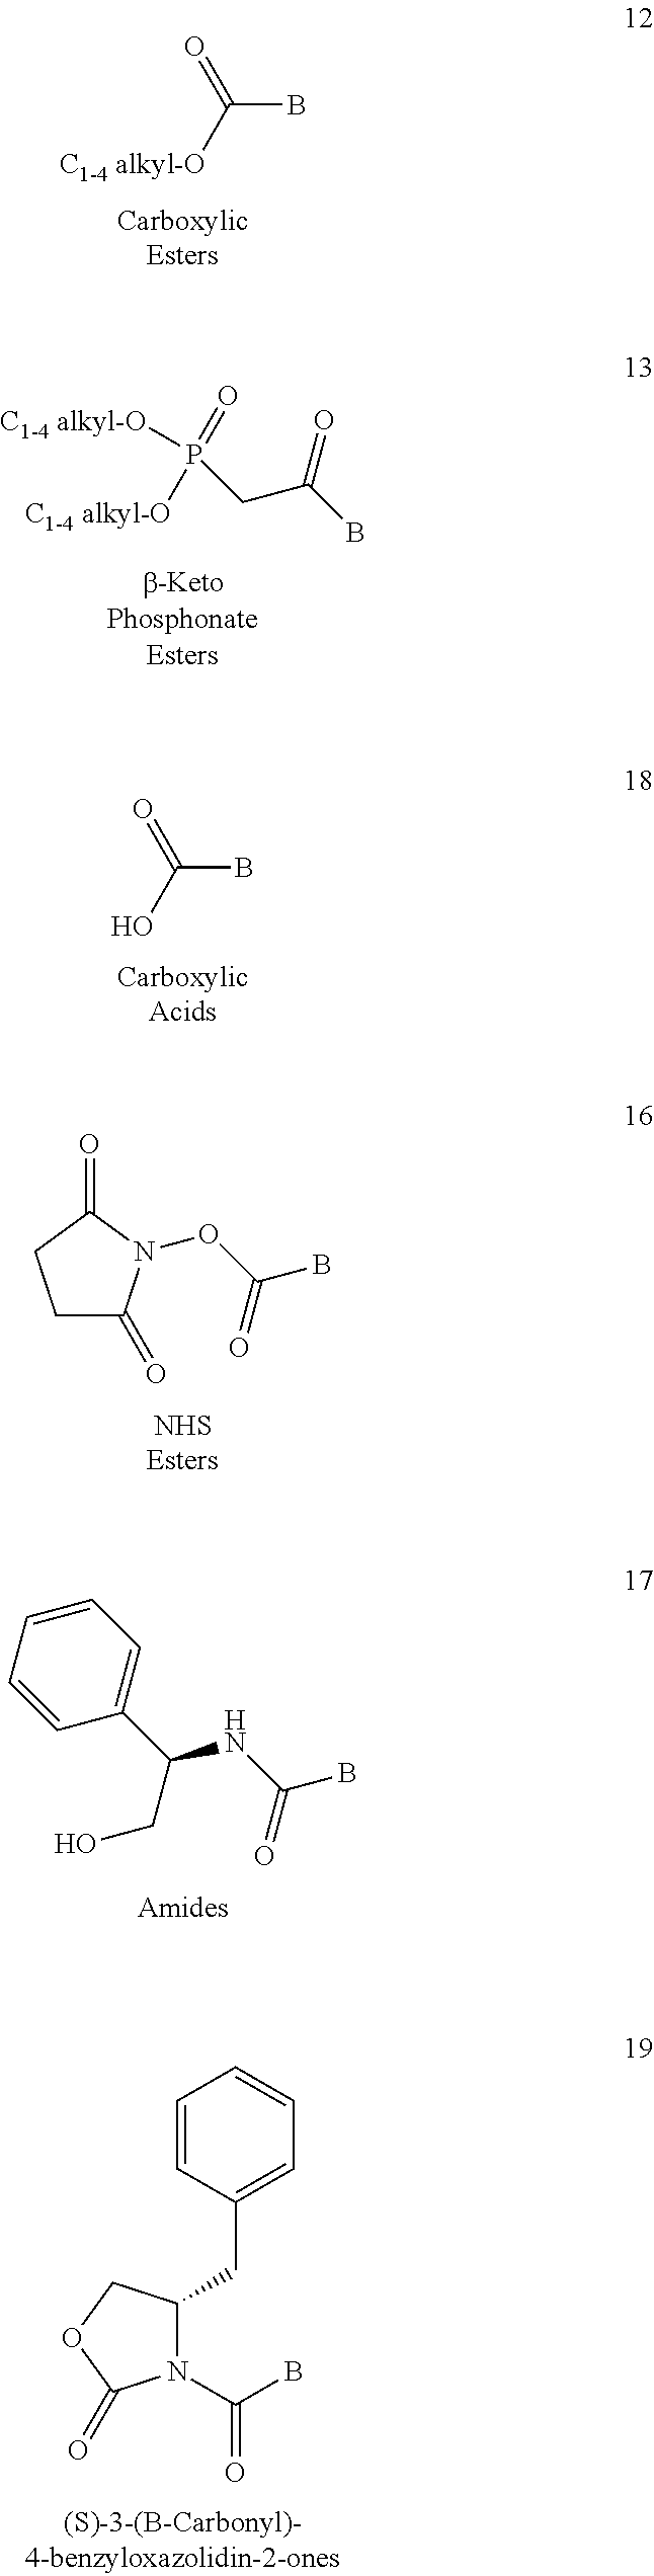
[C1-4 alkyl-O]C(=O)B.[C1-4 alkyl-O]P(=O)([C1-4 alkyl-O])CC(B)=O.OC(=O)B.O(C(B)=O)N1C(=O)CCC1=O.N(C(B)=O)C(CO)C1=CC=CC=C1.N1(C(=O)B)C(CC2=CC=CC=C2)COC1=O
